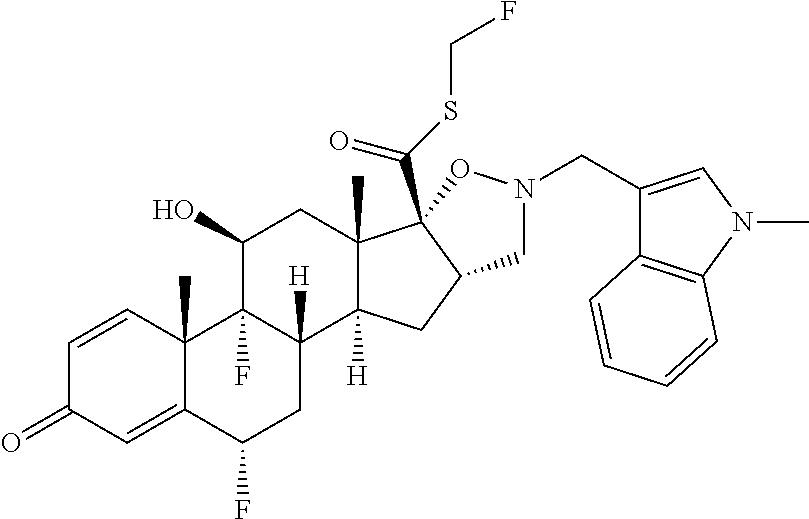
C1=CC2(C)C(=CC1=O)C(F)CC1([H])C2(F)C(O)CC2(C)C1([H])CC1C2(C(SCF)=O)ON(CC2=CN(C)C3=C2C=CC=C3)C1
